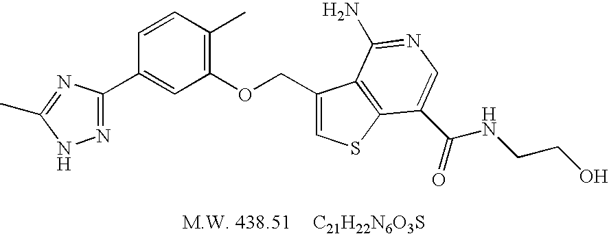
C1(OCC2=CSC3=C2C(N)=NC=C3C(=O)NCCO)=C(C)C=CC(C2=NNC(C)=N2)=C1.[C21H22N6O3S]
